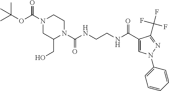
N1(C(=O)OC(C)(C)C)CC(CO)N(C(NCCNC(C2=CN(C3=CC=CC=C3)N=C2C(F)(F)F)=O)=O)CC1
